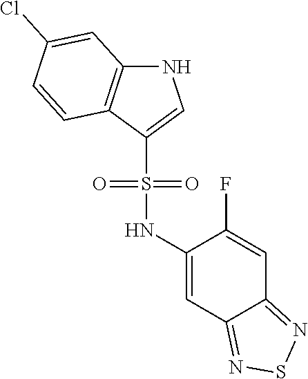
N1C2=C(C(S(=O)(=O)NC3=CC4=NSN=C4C=C3F)=C1)C=CC(Cl)=C2
